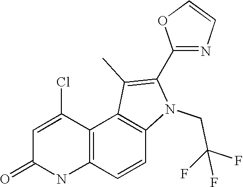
C12=C(C=CC3=C1C(C)=C(C1=NC=CO1)N3CC(F)(F)F)NC(=O)C=C2Cl
